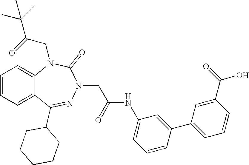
C1=CC=C2C(=C1)N(CC(C(C)(C)C)=O)C(=O)N(CC(NC1=CC=CC(C3=CC=CC(C(=O)O)=C3)=C1)=O)N=C2C1CCCCC1
